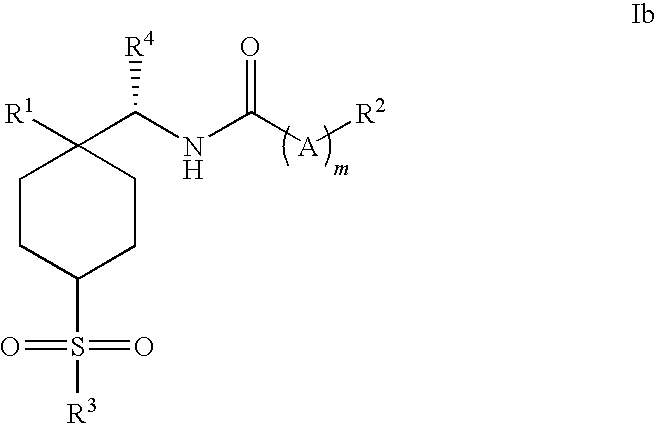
C1CC(S(=O)(=O)[R3])CCC1([R1])C(NC([A][R2])=O)[R4]
